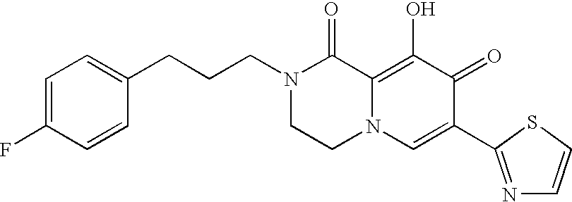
C1(CCCN2CCN3C(=C(O)C(=O)C(C4=NC=CS4)=C3)C2=O)=CC=C(F)C=C1
